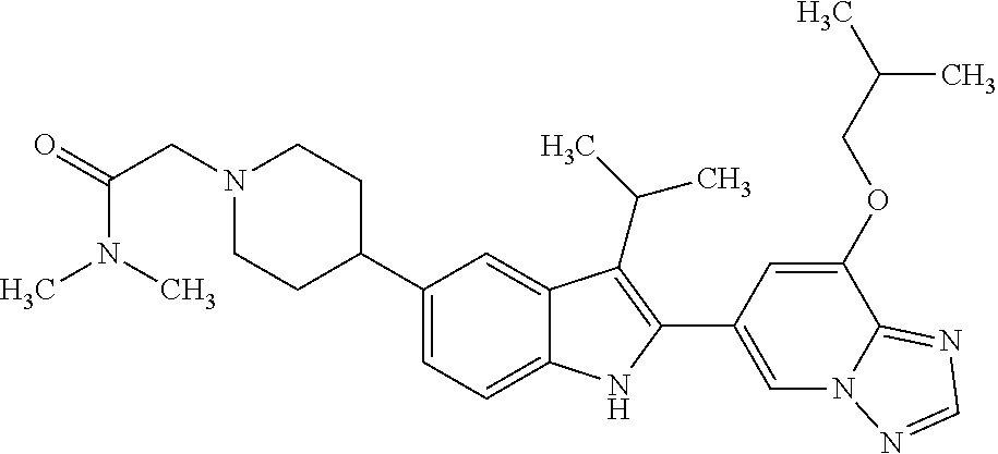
C1(C2CCN(CC(N(C)C)=O)CC2)=CC=C2C(=C1)C(C(C)C)=C(C1=CN3C(=NC=N3)C(OCC(C)C)=C1)N2
